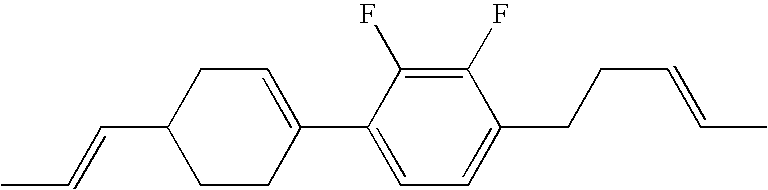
C1(F)=C(F)C(C2=CCC(C=CC)CC2)=CC=C1CCC=CC
